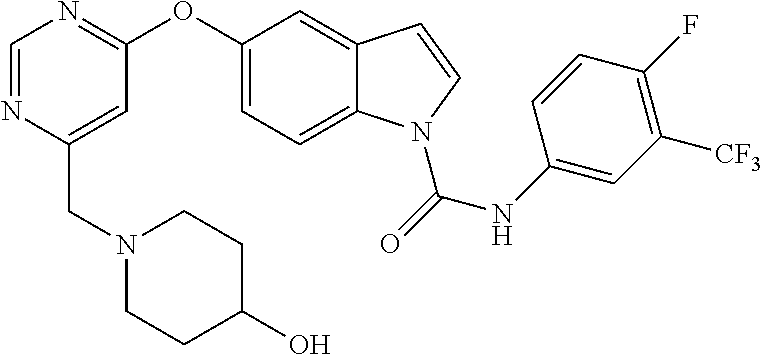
C(C1=CC(OC2=CC=C3C(=C2)C=CN3C(NC2=CC([CF3])=C(F)C=C2)=O)=NC=N1)N1CCC(O)CC1
